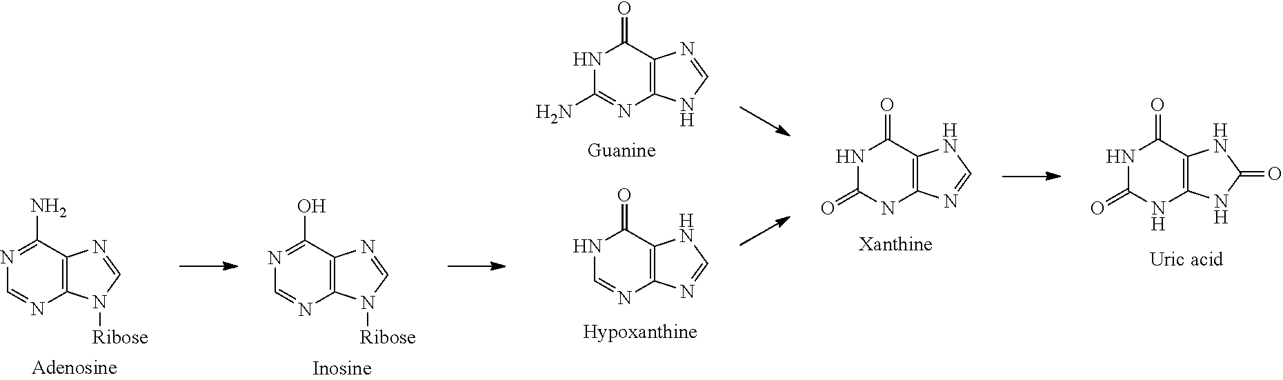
N1=C(N)C2=C(N=C1)N([Ribose])C=N2.N1=C(O)C2=C(N=C1)N([Ribose])C=N2.N1C(=O)NC2=C(C1=O)NC=N2.N1C(=O)NC2=C(C1=O)NC(=O)N2.N1C=NC2=C(C1=O)NC=N2.N1C(N)=NC2=C(C1=O)N=CN2
